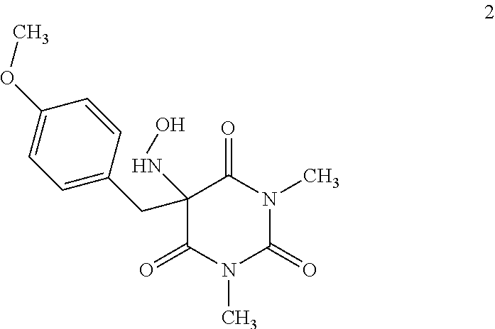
C1(NO)(CC2=CC=C(OC)C=C2)C(=O)N(C)C(=O)N(C)C1=O
